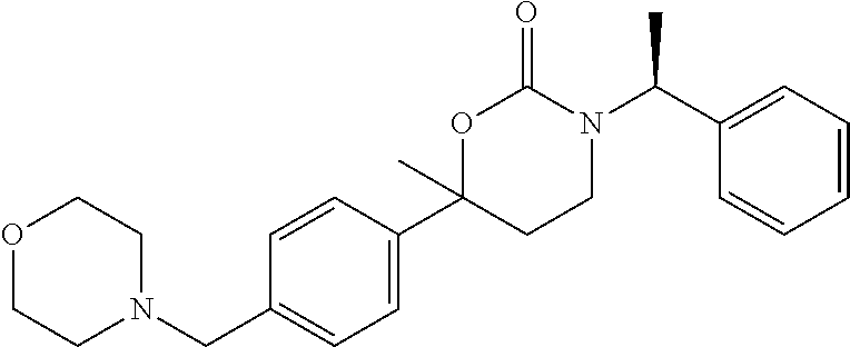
CC(C1=CC=CC=C1)N1C(=O)OC(C2=CC=C(CN3CCOCC3)C=C2)(C)CC1
